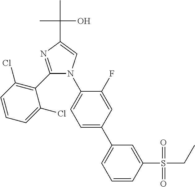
C1(C2=C(Cl)C=CC=C2Cl)=NC(C(C)(C)O)=CN1C1=CC=C(C2=CC=CC(S(CC)(=O)=O)=C2)C=C1F
